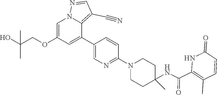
C1=C(OCC(O)(C)C)C=C(C2=CN=C(N3CCC(NC(C4=C(C)C=CC(=O)N4)=O)(C)CC3)C=C2)C2=C(C#N)C=NN12
